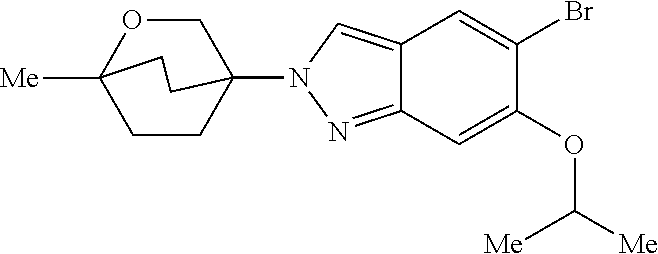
C1(OC([Me])[Me])=CC2=NN(C34COC([Me])(CC3)CC4)C=C2C=C1Br
